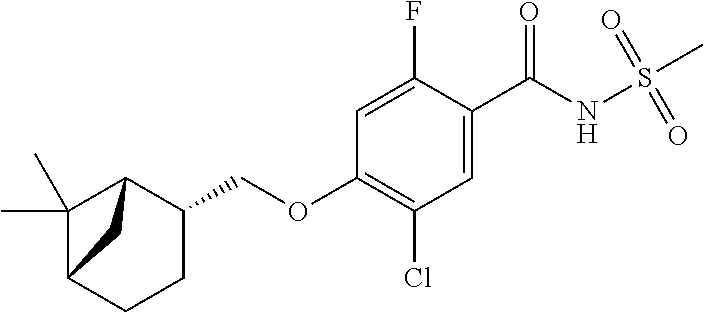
C1=C(F)C(C(NS(C)(=O)=O)=O)=CC(Cl)=C1OCC1C2C(C)(C)C(CC1)C2
